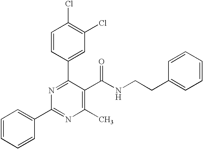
C1=CC(C2=NC(C3=CC=CC=C3)=NC(C)=C2C(NCCC2=CC=CC=C2)=O)=CC(Cl)=C1Cl
